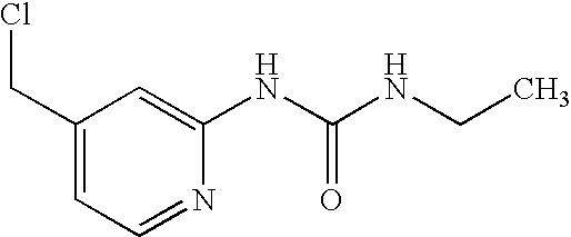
C1(CCl)=CC=NC(NC(NCC)=O)=C1
